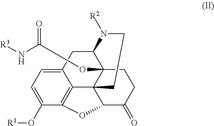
C12CC3=CC=C(O[R1])C4=C3C3(C1(OC(N[R3])=O)CCC(=O)C3O4)CCN2[R2]
